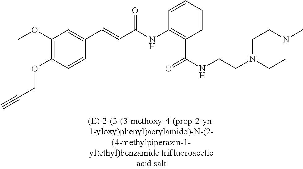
C1(OC)=C(OCC#C)C=CC(C=CC(=O)NC2=C(C(=O)NCCN3CCN(C)CC3)C=CC=C2)=C1
